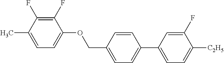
C1(F)=C(F)C(C)=CC=C1OCC1=CC=C(C2=CC=C([C2H5])C(F)=C2)C=C1
